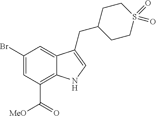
C1(Br)=CC(C([MeO])=O)=C2C(=C1)C(CC1CCS(=O)(=O)CC1)=CN2
